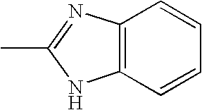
C1=CC=CC2=C1NC(C)=N2
